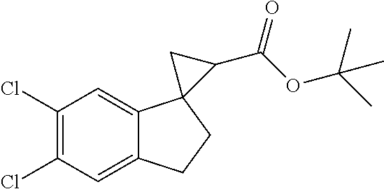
C1(Cl)=C(Cl)C=C2C(=C1)CCC21C(C(OC(C)(C)C)=O)C1
